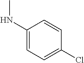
C1(NC)=CC=C(Cl)C=C1
